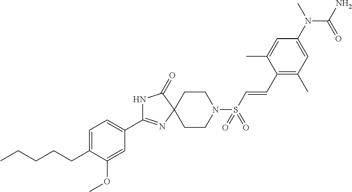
C1(C2=NC3(C(=O)N2)CCN(S(C=CC2=C(C)C=C(N(C)C(N)=O)C=C2C)(=O)=O)CC3)=CC=C(CCCCC)C(OC)=C1
